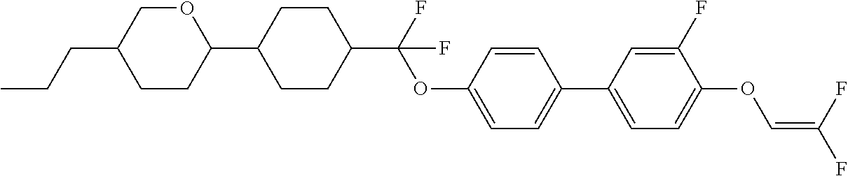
C1CC(C2CCC(C(F)(OC3=CC=C(C4=CC=C(OC=C(F)F)C(F)=C4)C=C3)F)CC2)OCC1CCC
